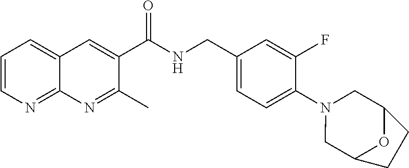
C1=CN=C2C(=C1)C=C(C(NCC1=CC=C(N3CC4OC(C3)CC4)C(F)=C1)=O)C(C)=N2
